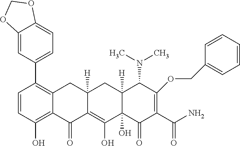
C1=CC(O)=C2C(=C1C1=CC=C3C(=C1)OCO3)CC1([H])C(=C(O)C3(O)C([H])(C1)C(N(C)C)C(OCC1=CC=CC=C1)=C(C(N)=O)C3=O)C2=O
